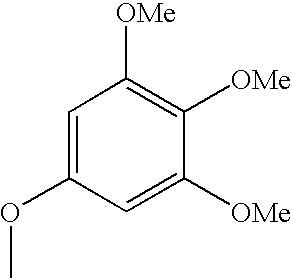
C1([OMe])=C([OMe])C([OMe])=CC(OC)=C1
